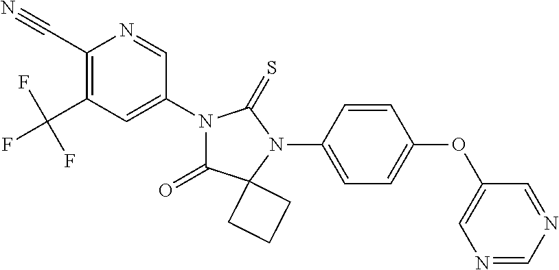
C1(C#N)=C(C(F)(F)F)C=C(N2C(=O)C3(N(C4=CC=C(OC5=CN=CN=C5)C=C4)C2=S)CCC3)C=N1
